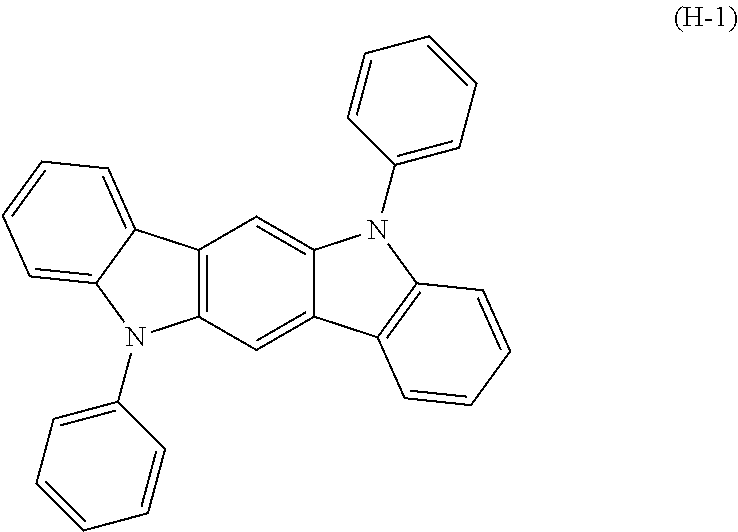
C12=C(C=C3C(=C1)N(C1=CC=CC=C1)C1=C3C=CC=C1)N(C1=CC=CC=C1)C1=CC=CC=C21
